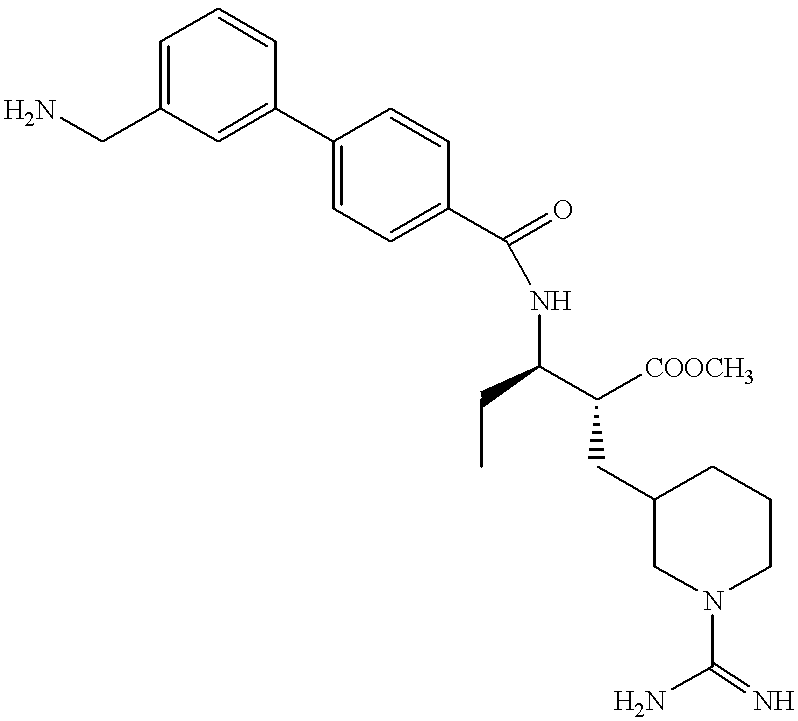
NCC1=CC=CC(C2=CC=C(C(=O)NC(C([COOCH3])CC3CN(C(=N)N)CCC3)CC)C=C2)=C1
